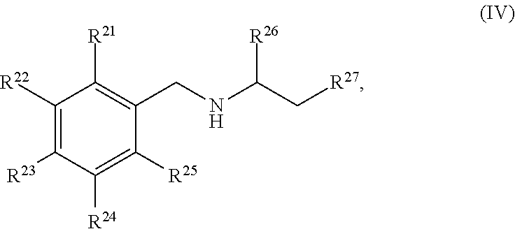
C1([R22])=C([R23])C([R24])=C([R25])C(CNC(C[R27])[R26])=C1[R21]
